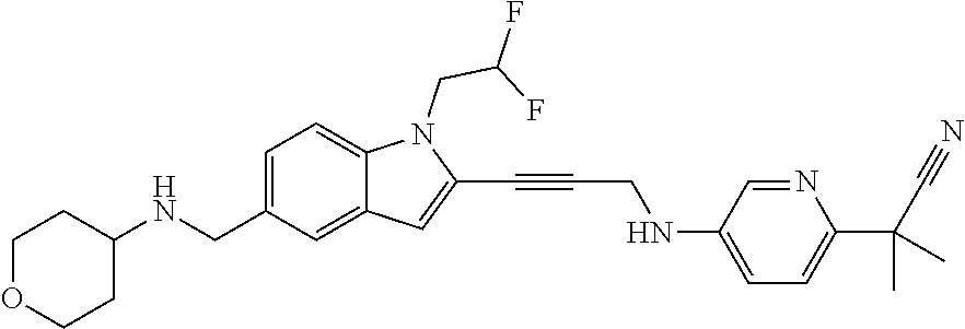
C(N1C2=CC=C(CNC3CCOCC3)C=C2C=C1C#CCNC1=CC=C(C(C)(C)C#N)N=C1)C(F)F
